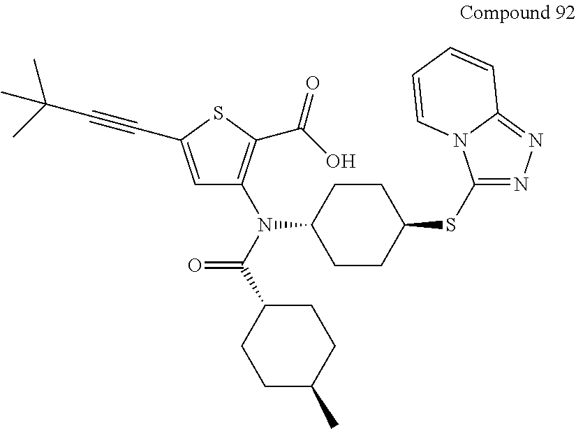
C1=C(C#CC(C)(C)C)SC(C(O)=O)=C1N(C1CCC(SC2=NN=C3N2C=CC=C3)CC1)C(C1CCC(C)CC1)=O
